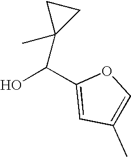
OC(C1=CC(C)=CO1)C1(C)CC1
